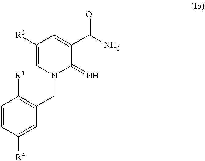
C1([R2])=CN(CC2=C([R1])C=CC([R4])=C2)C(=N)C(C(N)=O)=C1
